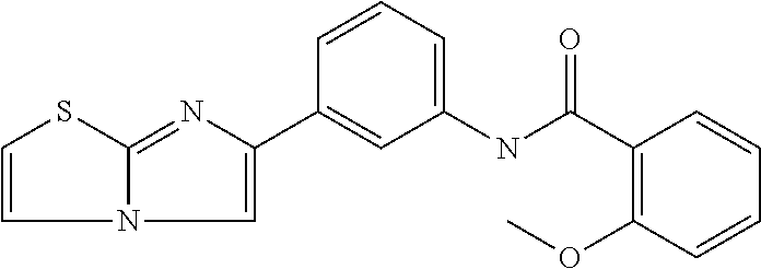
C1=C(C2=CC(NC(C3=C(OC)C=CC=C3)=O)=CC=C2)N=C2N1C=CS2
